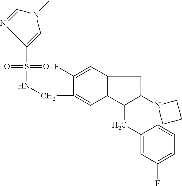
O=S(=O)(C1=CN(C)C=N1)NCC1=CC2=C(C=C1F)CC(N1CCC1)C2CC1=CC(F)=CC=C1
